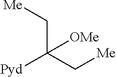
C(C(C[Me])([Pyd])[OMe])[Me]
